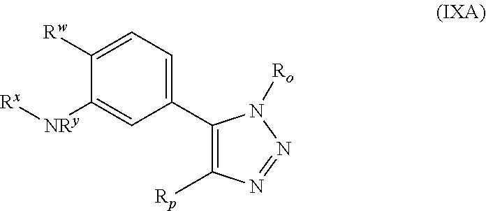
C1([Rw])=CC=C(C2=C([Rp])N=NN2[Ro])C=C1[NRy][Rx]
